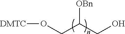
[OBn]C(CO)CO[DMTC]
